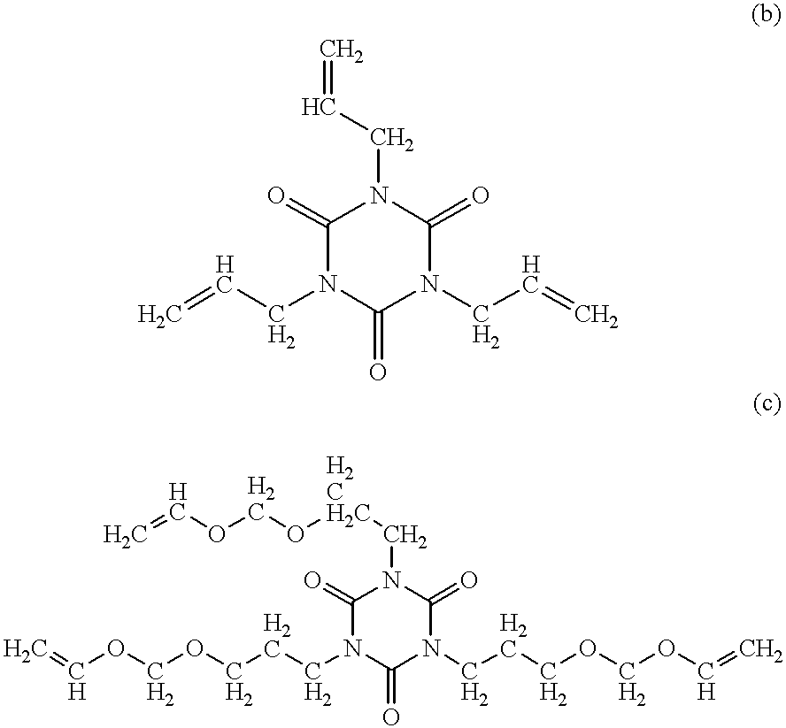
C1(=O)N(CC=C)C(=O)N(CC=C)C(=O)N1CC=C.C1(=O)N(CCCOCOC=C)C(=O)N(CCCOCOC=C)C(=O)N1C[H2CH2C]OCOC=C
